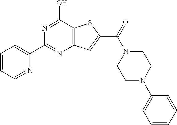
C1(C2=CC=CC=N2)=NC2=C(C(O)=N1)SC(C(=O)N1CCN(C3=CC=CC=C3)CC1)=C2
